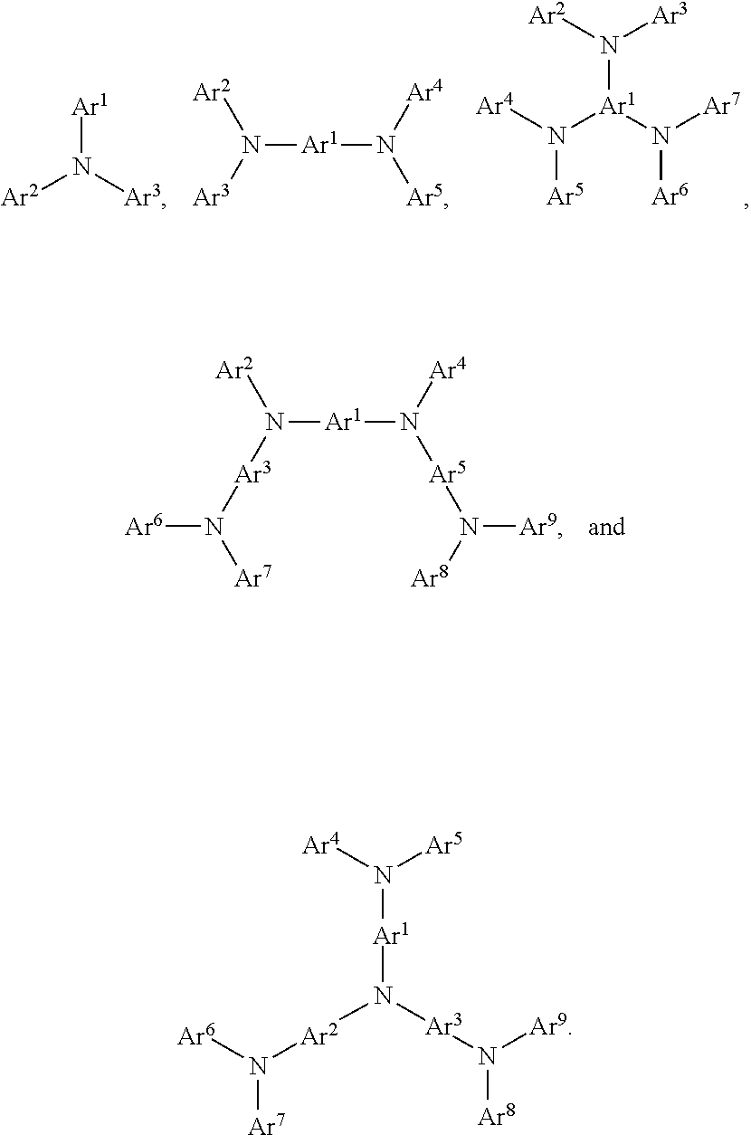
N([Ar1](N([Ar5])[Ar4])N([Ar6])[Ar7])([Ar3])[Ar2].[Ar1]N([Ar3])[Ar2].N([Ar1]N([Ar4])[Ar5])([Ar3])[Ar2].N([Ar1]N([Ar4])[Ar5]N([Ar9])[Ar8])([Ar3]N([Ar6])[Ar7])[Ar2].N([Ar1]N([Ar2]N([Ar6])[Ar7])[Ar3]N([Ar9])[Ar8])([Ar4])[Ar5]
